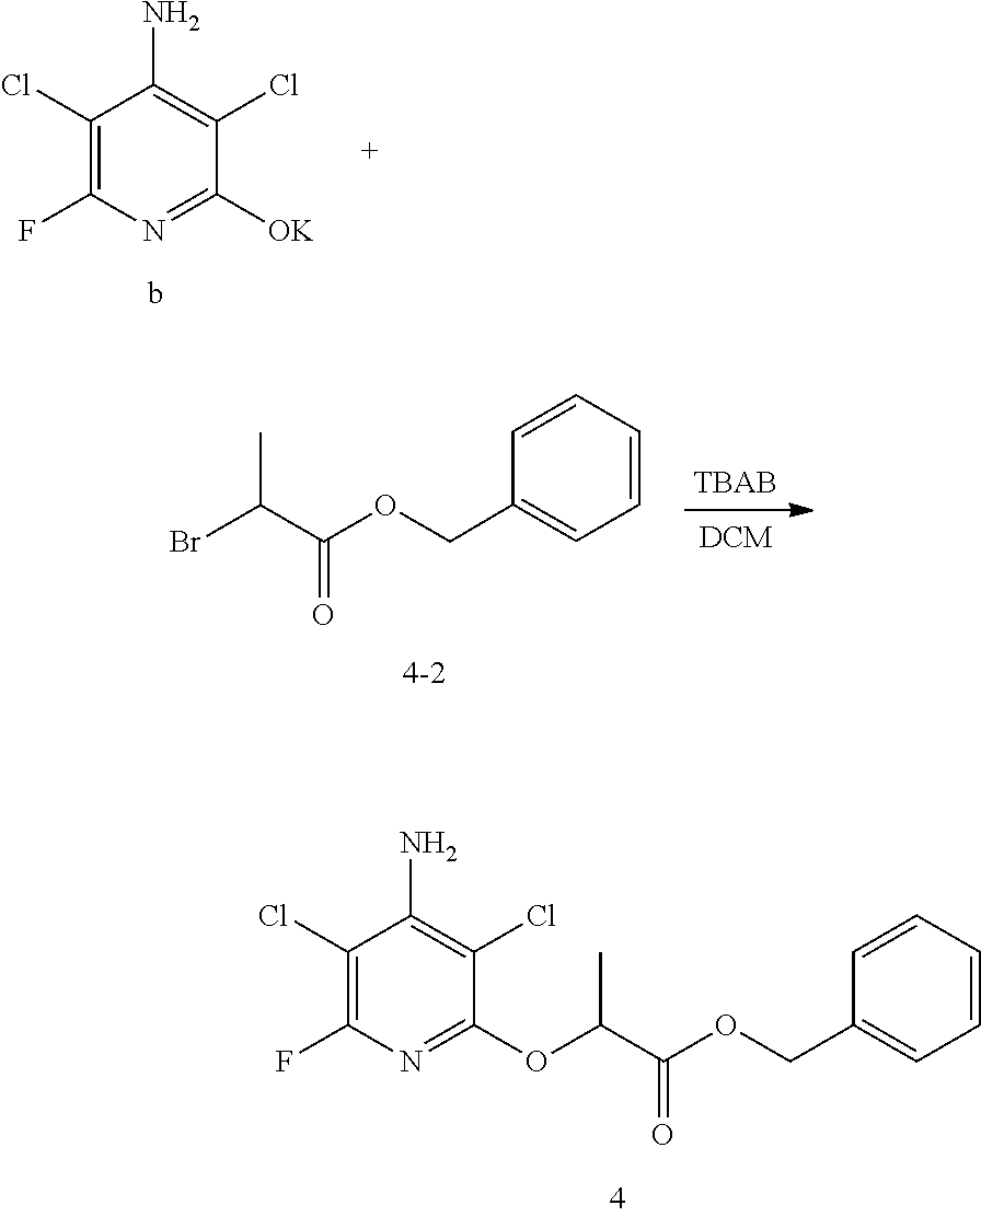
C1(Cl)=C(F)N=C([OK])C(Cl)=C1N.C1(COC(C(Br)C)=O)=CC=CC=C1.C1=CC=CC=C1COC(C(OC1=NC(F)=C(Cl)C(N)=C1Cl)C)=O
